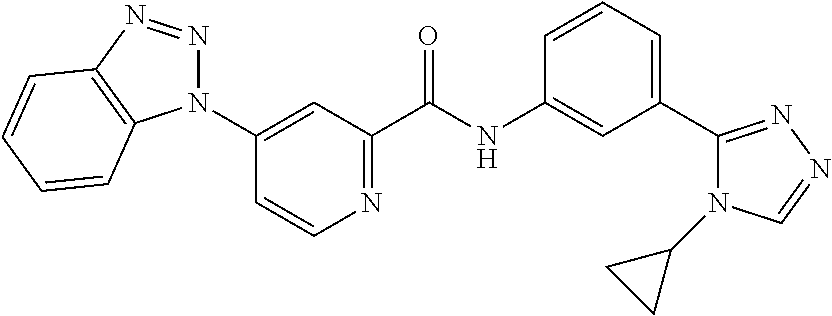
N1=C(C(NC2=CC(C3=NN=CN3C3CC3)=CC=C2)=O)C=C(N2N=NC3=C2C=CC=C3)C=C1
